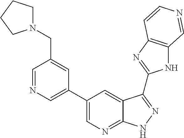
C1=NC=C(C2=CN=C3C(=C2)C(C2=NC4=C(N2)C=NC=C4)=NN3)C=C1CN1CCCC1
